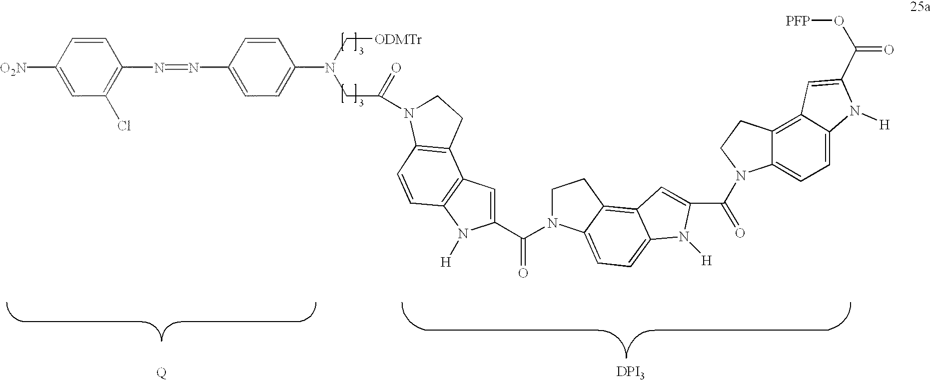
[Q].[DPI3].C1=CC([O2N])=CC(Cl)=C1N=NC1=CC=C(N(C[ODMTr])CC(N2C3=C(C4=C(N([H])C(C(N5CCC6=C7C(=CC=C56)N([H])C(C(N5C6=CC=C8C(=C6CC5)C=C(C(O[PFP])=O)N8[H])=O)=C7)=O)=C4)C=C3)CC2)=O)C=C1
